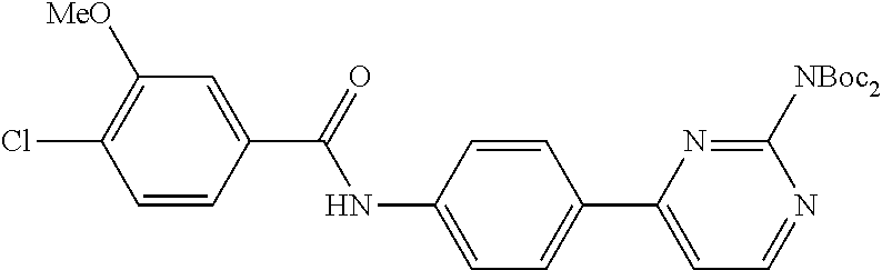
C1=CC(C(=O)NC2=CC=C(C3=CC=NC([NBoc2])=N3)C=C2)=CC([MeO])=C1Cl
